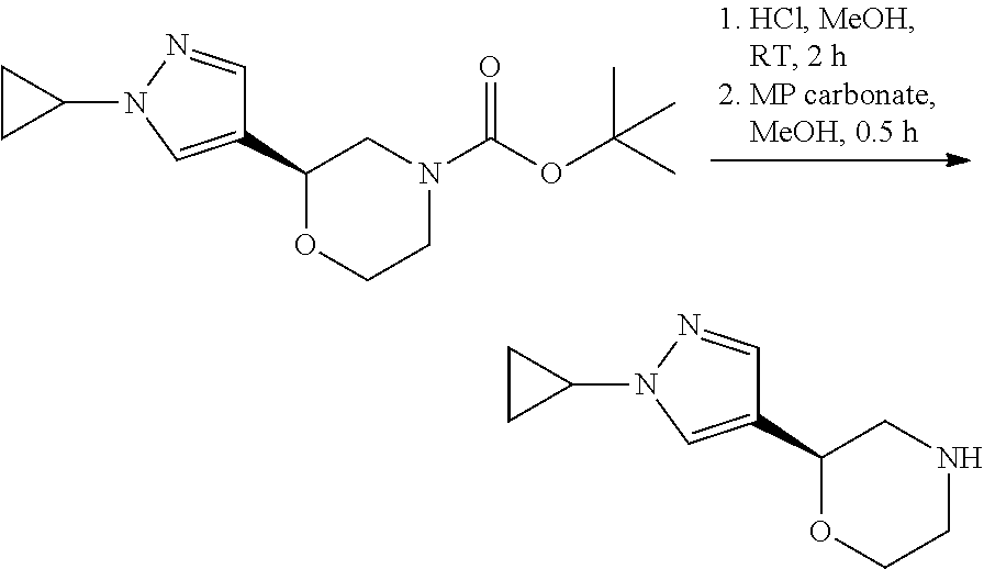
C1(C2OCCNC2)=CN(C2CC2)N=C1.C1(C2OCCN(C(=O)OC(C)(C)C)C2)=CN(C2CC2)N=C1
